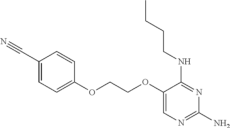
C1(OCCOC2=CC=C(C#N)C=C2)=CN=C(N)N=C1NCCCC
